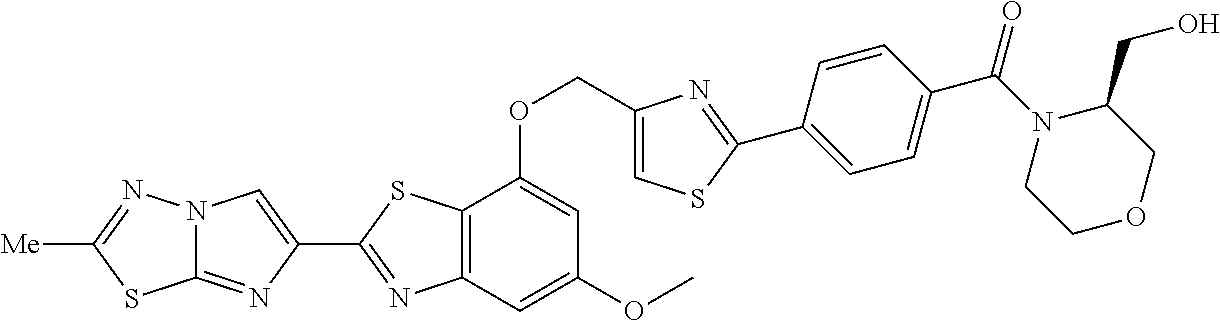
C1(COC2=CC(OC)=CC3=C2SC(C2=CN4C(=N2)SC([Me])=N4)=N3)=CSC(C2=CC=C(C(N3CCOCC3CO)=O)C=C2)=N1
